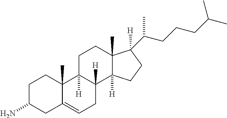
C1C(N)CC2=CCC3([H])C([H])(C2(C)C1)CCC1(C)C3([H])CCC1(C(CCCC(C)C)C)[H]
